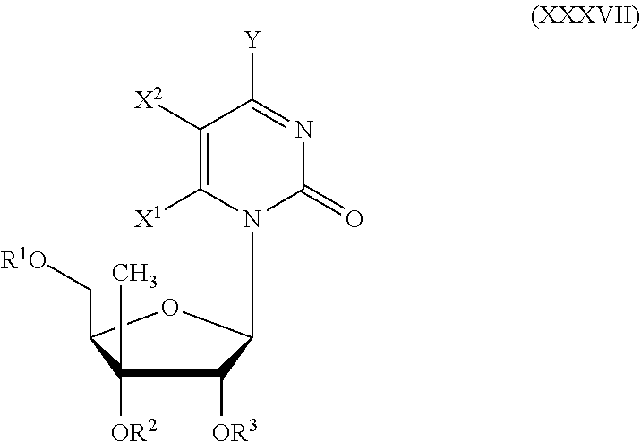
N1=C([Y])C([X2])=C([X1])N(C2C([OR3])C([OR2])(C)C(C[R1O])O2)C1=O
